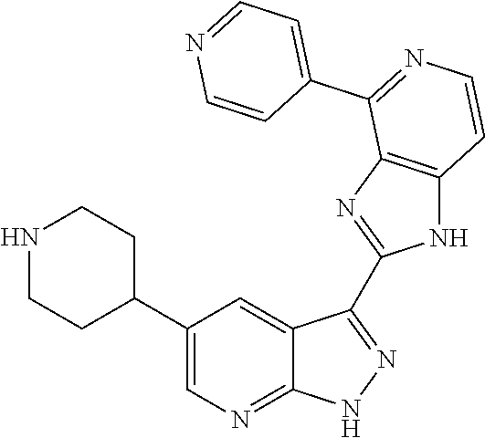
N1CCC(C2=CN=C3C(=C2)C(C2=NC4=C(N2)C=CN=C4C2=CC=NC=C2)=N[N H]3)CC1
